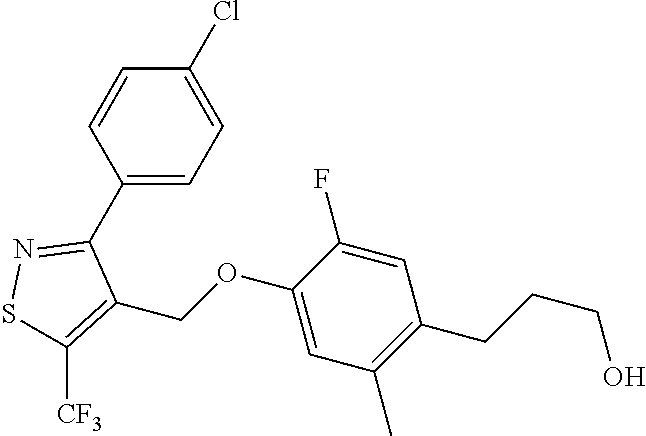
C1(C2=NSC([CF3])=C2COC2=CC(C)=C(CCCO)C=C2F)=CC=C(Cl)C=C1
